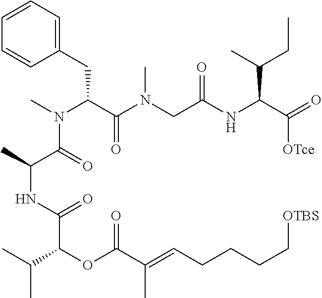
C1=CC=C(CC(C(=O)N(CC(NC(C(CC)C)C(=O)[OTce])=O)C)N(C)C(=O)C(NC(=O)C(OC(C(C)=CCCCC[OTBS])=O)C(C)C)C)C=C1
